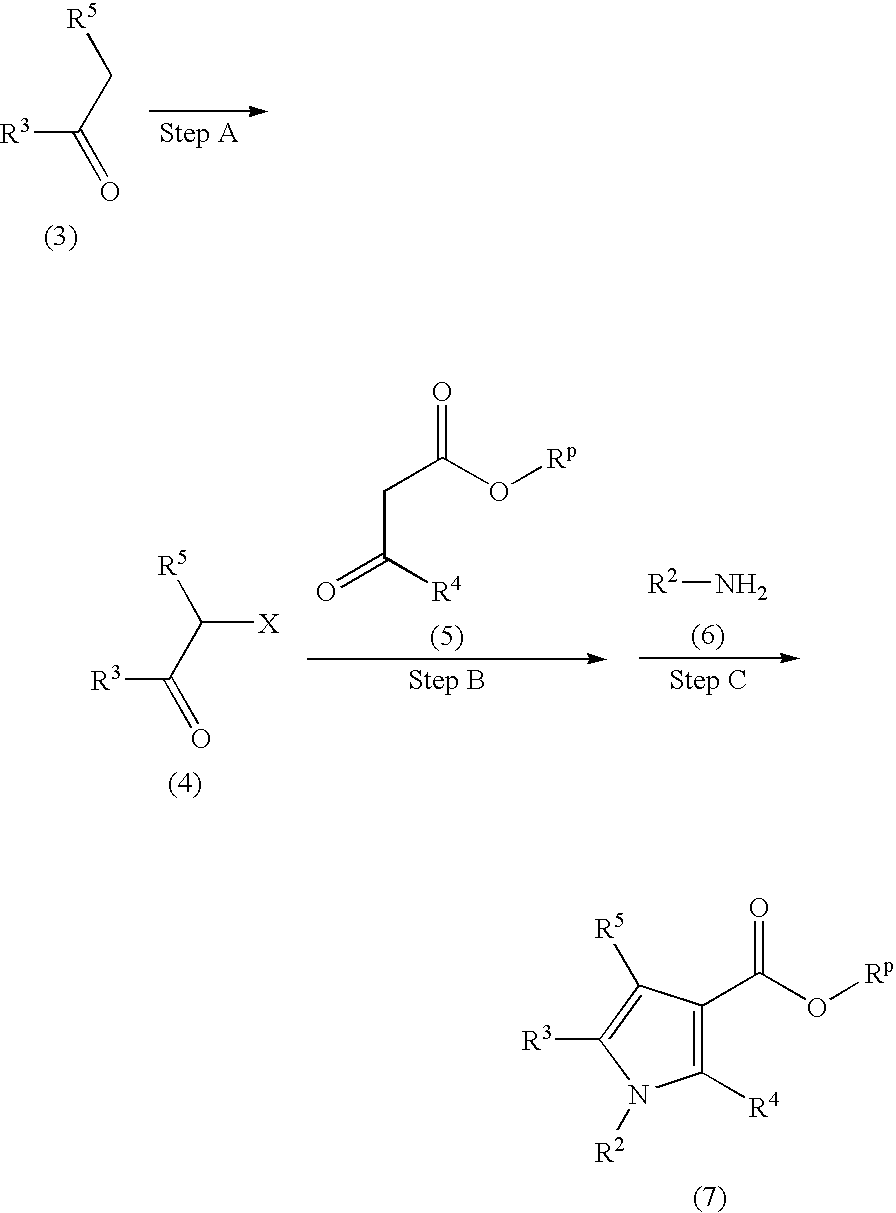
[R5]CC(=O)[R3].[R5]C(C(=O)[R3])[X].C(C(O[Rp])=O)C(=O)[R4].[R2]N.C1([R4])=C(C(O[Rp])=O)C([R5])=C([R3])N1[R2]
